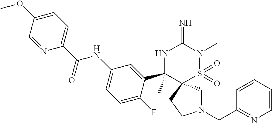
C1(OC)=CC=C(C(NC2=CC=C(F)C(C3(C)NC(=N)N(C)S(=O)(=O)C34CN(CC3=NC=CC=C3)CC4)=C2)=O)N=C1
